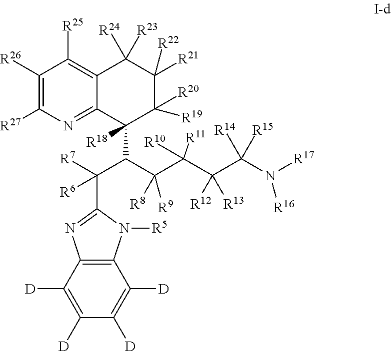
[R26]C1=C([R27])N=C2C(=C1[R25])C([R24])([R23])C([R21])([R22])C([R20])([R19])C2(C(C(C(C(C(N([R17])[R16])([R15])[R14])([R13])[R12])([R11])[R10])([R9])[R8])C(C1=NC2=C(C([D])=C([D])C([D])=C2[D])N1[R5])([R7])[R6])[R18]
